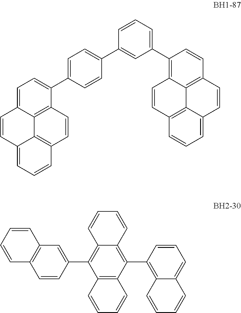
C1=CC(C2=CC=C(C3=CC=C4C=CC5=CC=CC6=C5C4=C3C=C6)C=C2)=CC(C2=C3C4=C(C=C2)C=CC2=CC=CC(=C24)C=C3)=C1.C12=C(C3=C4C(=CC=C3)C=CC=C4)C3=C(C(C4=CC5=C(C=C4)C=CC=C5)=C1C=CC=C2)C=CC=C3
